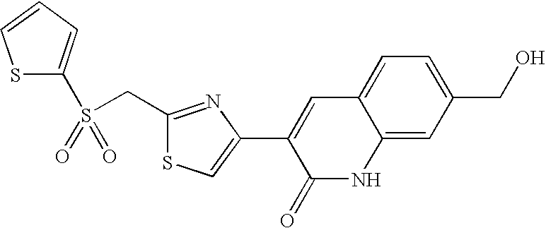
S1C(S(CC2=NC(C3=CC4=CC=C(CO)C=C4NC3=O)=CS2)(=O)=O)=CC=C1
